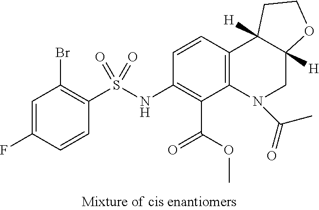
N(C1=C(C(=O)OC)C2=C(C=C1)C1([H])C([H])(CN2C(=O)C)OCC1)S(C1=C(Br)C=C(F)C=C1)(=O)=O
